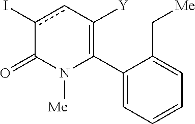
C1(C2=C([Y])cc(I)C(=O)N2[Me])=CC=CC=C1C[Me]
